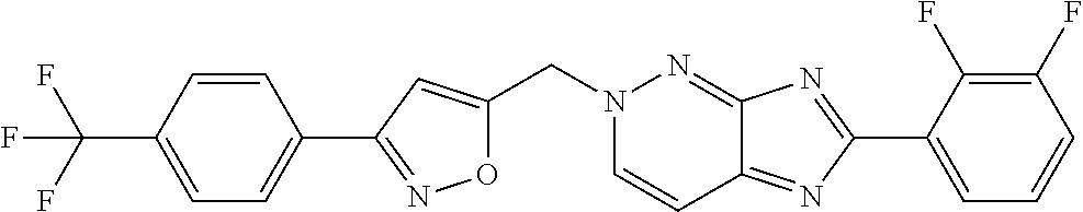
O1C(CN2C=CC3=NC(C4=CC=CC(F)=C4F)=NC3=N2)=CC(C2=CC=C(C(F)(F)F)C=C2)=N1
